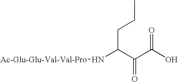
C(C(C(C(=O)O)=O)N[Ac-Glu-Glu-Val-Val-Pro])CC
